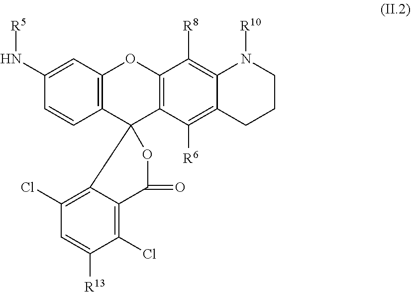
C12=C(C=C(N[R5])C=C1)OC1=C(C23OC(=O)C2=C(Cl)C([R13])=CC(Cl)=C32)C([R6])=C2C(=C1[R8])N([R10])CCC2
